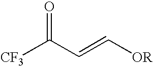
[CF3]C(C=C[OR])=O
